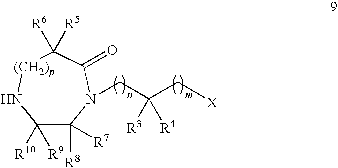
C1([R10])([R9])C([R8])([R7])N(CC(C[X])([R3])[R4])C(=O)C([R6])([R5])[(CH2)p]N1
